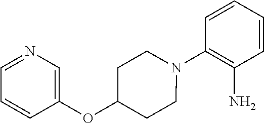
C1=CC=CC(N2CCC(OC3=CN=CC=C3)CC2)=C1N
